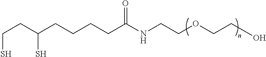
C(CC(CCCCC(NCCOCCO)=O)S)S
